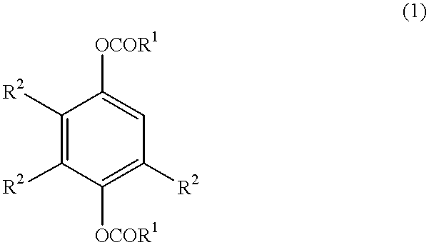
C1([R2])=C([R2])C([OCOR1])=C([R2])C=C1[OCOR1]
